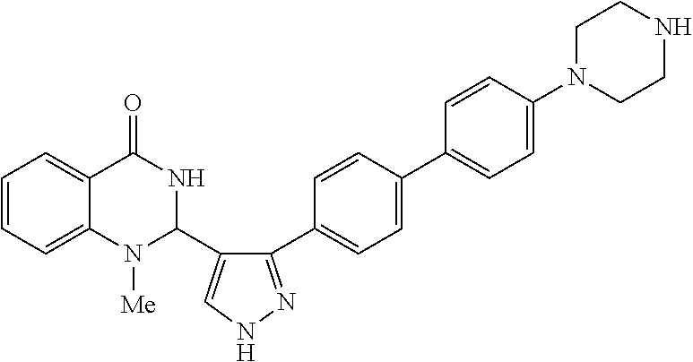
C1=CC=C2C(=C1)C(=O)NC(C1=CNN=C1C1=CC=C(C3=CC=C(N4CCNCC4)C=C3)C=C1)N2[Me]
